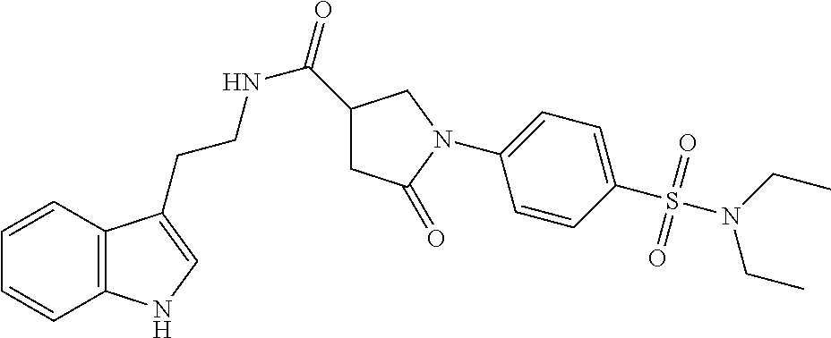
N(CCC1=CNC2=C1C=CC=C2)C(=O)C1CC(=O)N(C2=CC=C(S(N(CC)CC)(=O)=O)C=C2)C1
